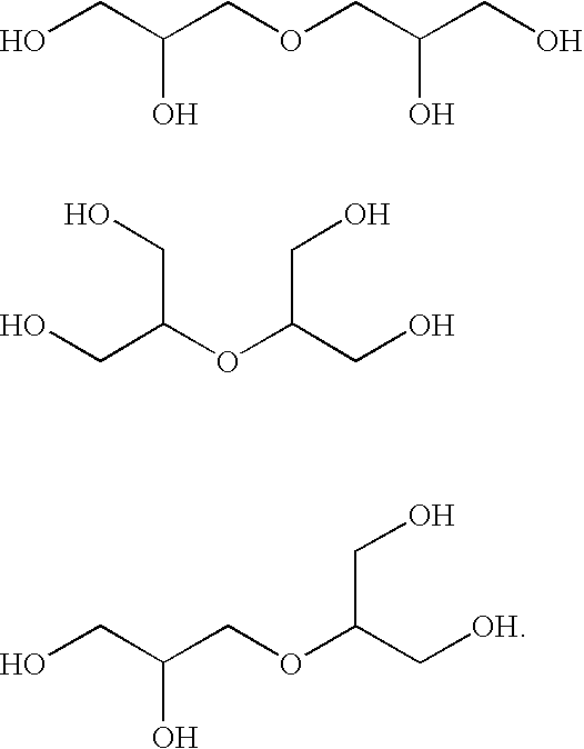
OCC(COCC(CO)O)O.OCC(OC(CO)CO)CO.OCC(COC(C[OH])CO)O
